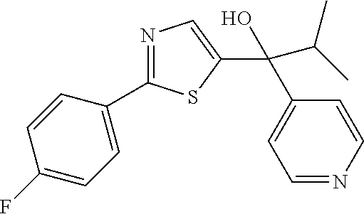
C1(C2=NC=C(C(C3=CC=NC=C3)(O)C(C)C)S2)=CC=C(F)C=C1
